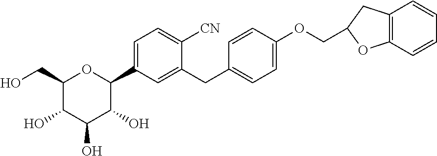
C1(CO)C(O)C(O)C(O)C(C2=CC=C([CN])C(CC3=CC=C(OCC4CC5=C(C=CC=C5)O4)C=C3)=C2)O1
